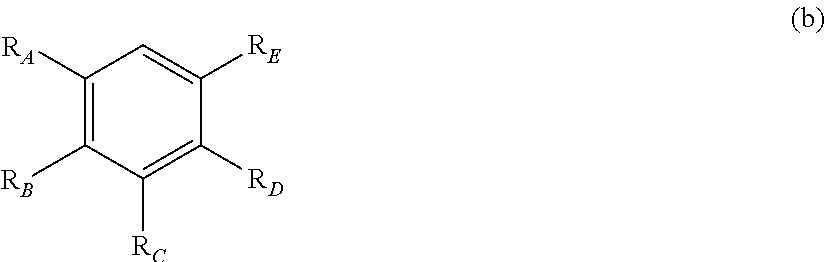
C1([RA])=C([RB])C([RC])=C([RD])C([RE])=C1
